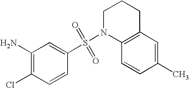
C1=CC(Cl)=C(N)C=C1S(=O)(=O)N1C2=C(CCC1)C=C(C)C=C2
